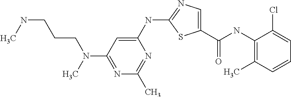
C1(NC(C2=CN=C(NC3=CC(N(CCCNC)C)=NC(C)=N3)S2)=O)=C(C)C=CC=C1Cl
